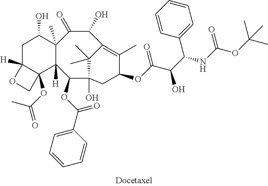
C1C2([H])C(OC(=O)C)(C3([H])C(C)(C1O)C(=O)C(O)C1=C(C)C(OC(C(C(NC(OC(C)(C)C)=O)C4=CC=CC=C4)O)=O)CC(O)(C3OC(C3=CC=CC=C3)=O)C1(C)C)CO2
